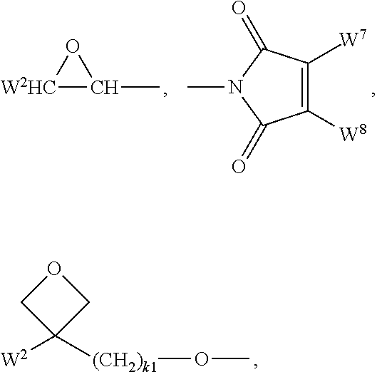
O(C)[(CH2)k1]C1([W2])COC1.[W2HC]1C(C)O1.CN1C(=O)C([W8])=C([W7])C1=O
